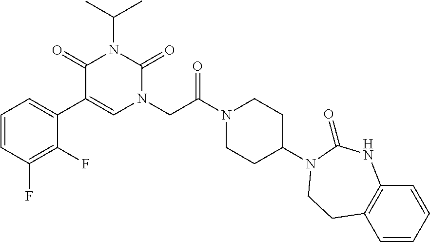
C1=CC(F)=C(F)C(C2=CN(CC(N3CCC(N4C(=O)NC5=C(C=CC=C5)CC4)CC3)=O)C(=O)N(C(C)C)C2=O)=C1
